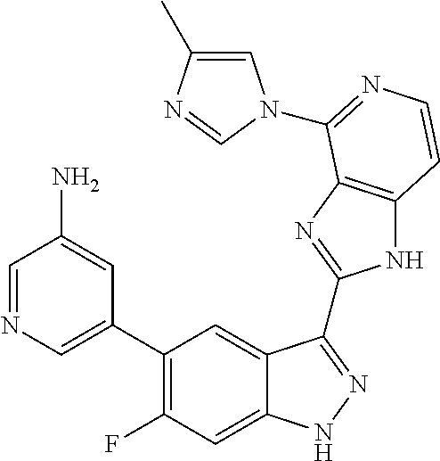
C1=C(C2=C(F)C=C3C(=C2)C(C2=NC4=C(N2)C=CN=C4N2C=C(C)N=C2)=NN3)C=C(N)C=N1
